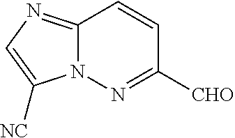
[CHO]C1=NN2C(=NC=C2[NC])C=C1
